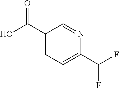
C1=C(C(F)F)N=CC(C(O)=O)=C1
